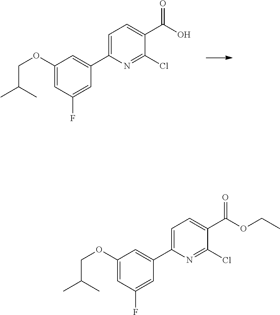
C1(OCC(C)C)=CC(F)=CC(C2=CC=C(C(O)=O)C(Cl)=N2)=C1.C1(OCC(C)C)=CC(F)=CC(C2=CC=C(C(OCC)=O)C(Cl)=N2)=C1
